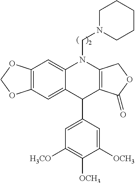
C12=C(C=C3C(=C1)N(CN1CCCCC1)C1=C(C3C3=CC([H3CO])=C([OCH3])C([OCH3])=C3)C(=O)OC1)OCO2
